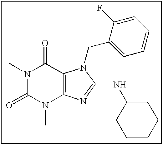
CN1C(=O)N(C)C2=C(C1=O)N(CC1=CC=CC=C1F)C(NC1CCCCC1)=N2
